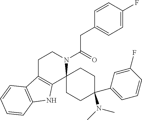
C1C2=C(C3(N(C(=O)CC4=CC=C(F)C=C4)C1)CCC(C1=CC=CC(F)=C1)(N(C)C)CC3)NC1=C2C=CC=C1
